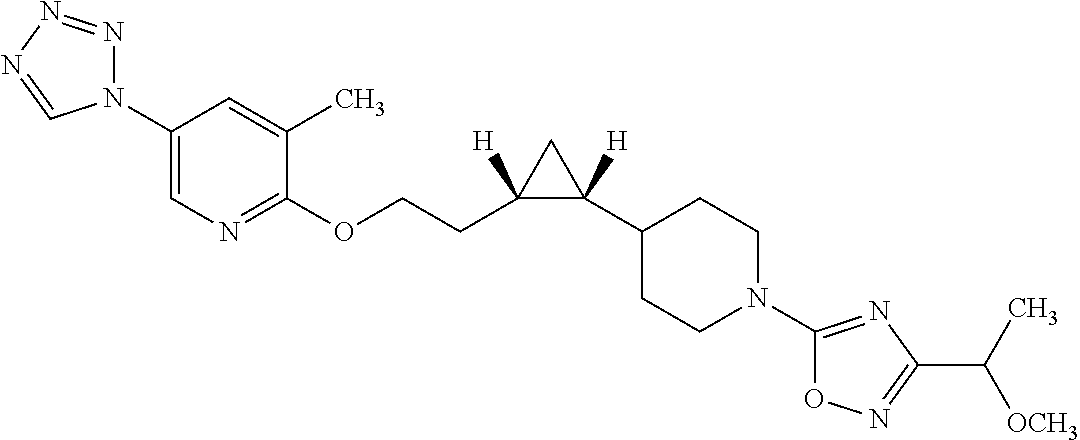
C1(N2N=NN=C2)=CN=C(OCCC2([H])C([H])(C3CCN(C4=NC(C([OCH3])C)=NO4)CC3)C2)C(C)=C1
